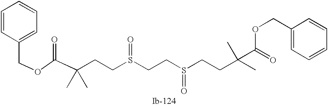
C(C(C)(C)CCS(=O)CCS(=O)CCC(C)(C)C(OCC1=CC=CC=C1)=O)(OCC1=CC=CC=C1)=O
